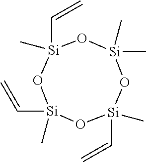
O1[Si](C)(C)O[Si](C)(C=C)O[Si](C=C)(C)O[Si]1(C)C=C
